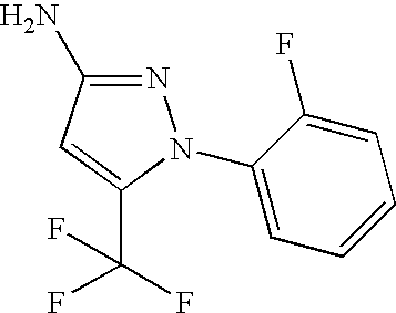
N1=C(N)C=C(C(F)(F)F)N1C1=CC=CC=C1F
